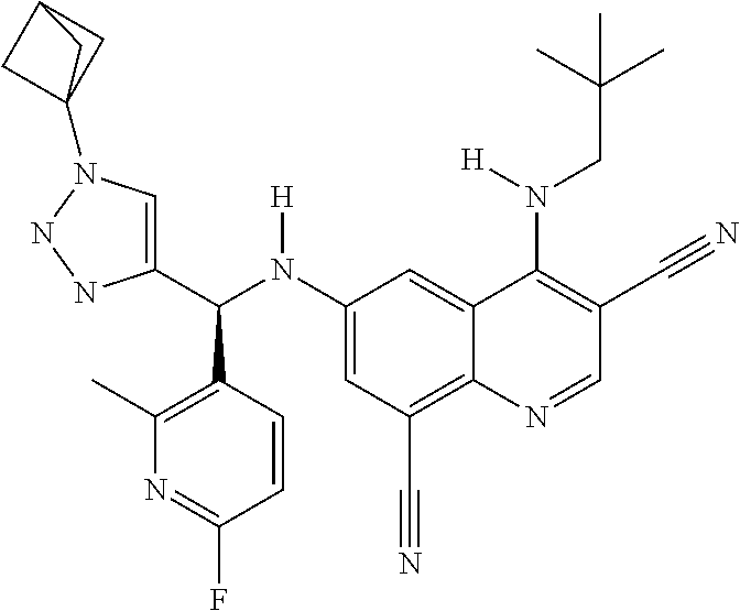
C1(N(C(C2=CN(C34CC(C3)C4)NN2)C2=C(C)N=C(F)C=C2)[H])=CC(C#N)=C2C(=C1)C(N(CC(C)(C)C)[H])=C(C#N)C=N2
